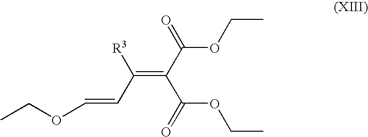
CCOC=CC(=C(C(=O)OCC)C(=O)OCC)[R3]
